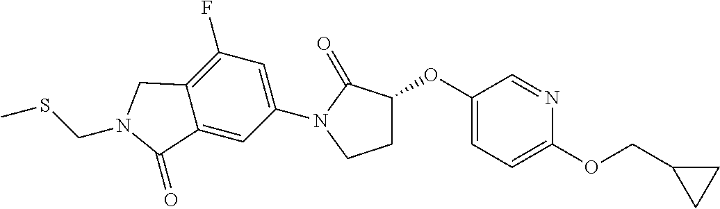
C1(OC2CCN(C3=CC(F)=C4C(=C3)C(=O)N(CSC)C4)C2=O)=CC=C(OCC2CC2)N=C1
